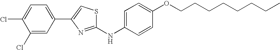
C1=C(NC2=NC(C3=CC=C(Cl)C(Cl)=C3)=CS2)C=CC(OCCCCCCCC)=C1
